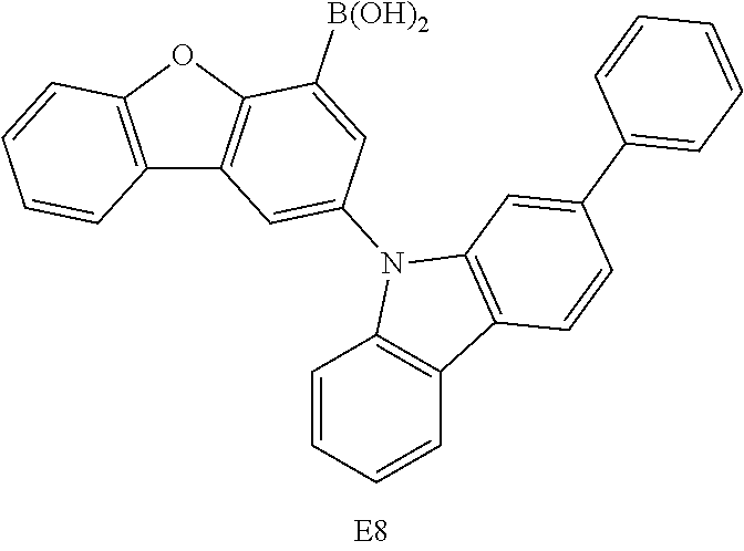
C12=C(OC3=C1C=C(N1C4=C(C=CC=C4)C4=C1C=C(C1=CC=CC=C1)C=C4)C=C3[B(OH)2])C=CC=C2
